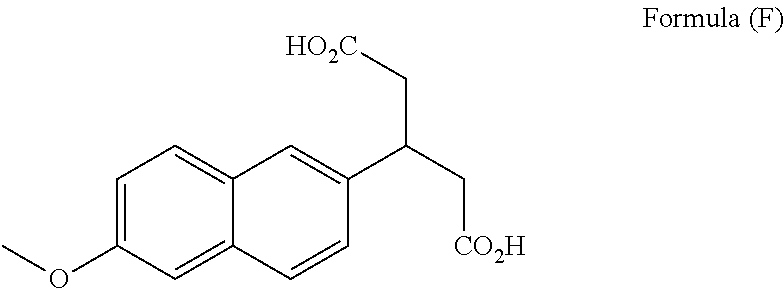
C1=C(OC)C=C2C(=C1)C=C(C(C[CO2H])C[HO2C])C=C2
